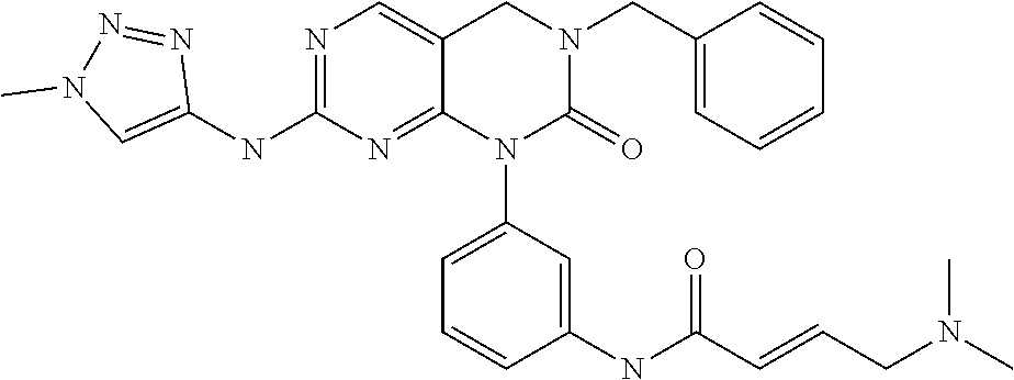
C1=C(CN2CC3=CN=C(NC4=CN(C)N=N4)N=C3N(C3=CC=CC(NC(C=CCN(C)C)=O)=C3)C2=O)C=CC=C1
